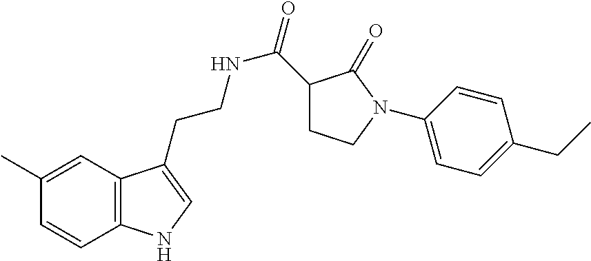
C12=C(C=C(C)C=C1)C(CCNC(=O)C1CCN(C3=CC=C(CC)C=C3)C1=O)=CN2
